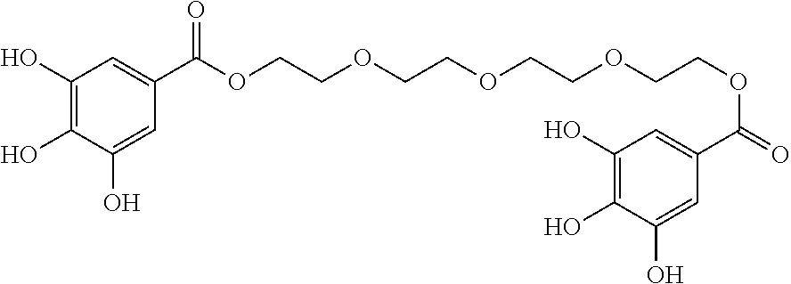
C1(O)=C(O)C(O)=CC(C(OCCOCCOCCOCCOC(C2=CC(O)=C(O)C(O)=C2)=O)=O)=C1
